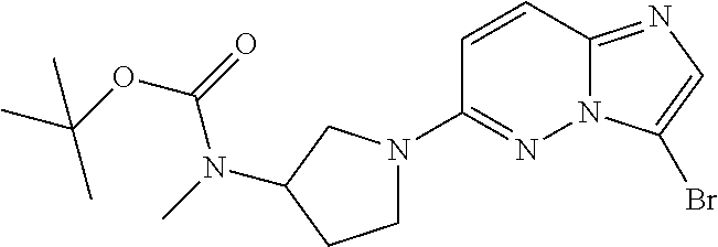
C1(N2CCC(N(C(OC(C)(C)C)=O)C)C2)=NN2C(=NC=C2Br)C=C1
